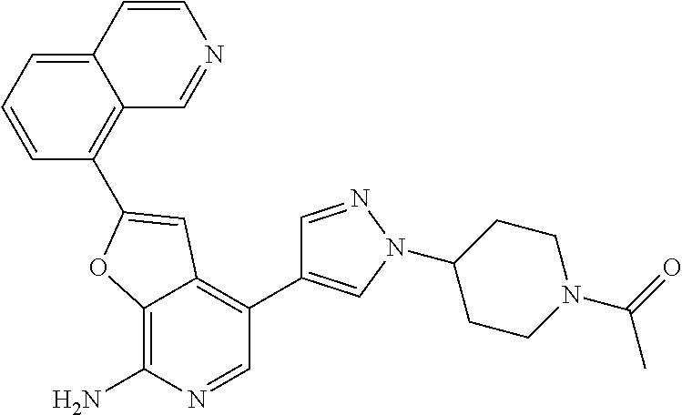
C12=C(N)N=CC(C3=CN(C4CCN(C(C)=O)CC4)N=C3)=C1C=C(C1=C3C(=CC=C1)C=CN=C3)O2
